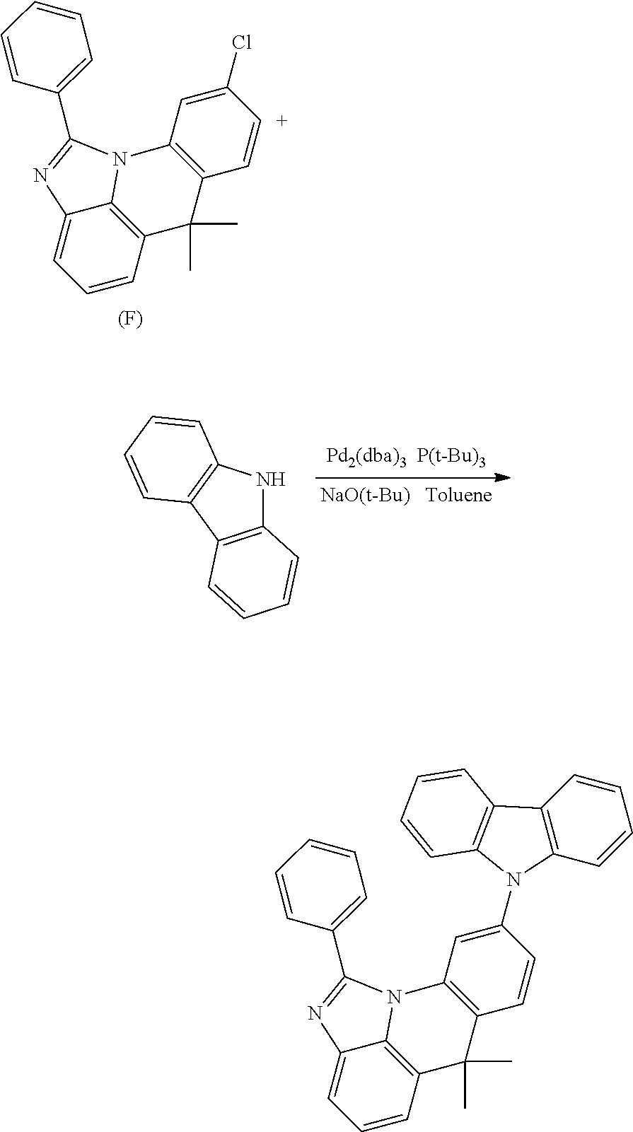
C12=C3C=CC=C1N=C(C1=CC=CC=C1)N2C1=C(C3(C)C)C=[C+]C(Cl)=C1.[(F)].C12=C(C3=C(N1)C=CC=C3)C=CC=C2.C12=C3C=CC=C1N=C(C1=CC=CC=C1)N2C1=C(C3(C)C)C=CC(N2C3=C(C=CC=C3)C3=C2C=CC=C3)=C1
